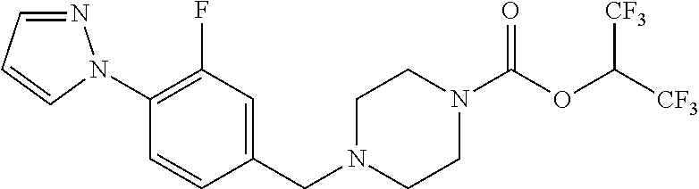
C1(N2N=CC=C2)=C(F)C=C(CN2CCN(C(OC([CF3])[CF3])=O)CC2)C=C1
